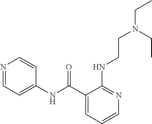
C1=CC=C(C(NC2=CC=NC=C2)=O)C(NCCN(CC)CC)=N1
